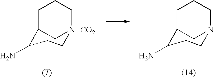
C1CN2CC(C1N)CCC2.C1CN2CC(C1N)CCC2.[CO2]
